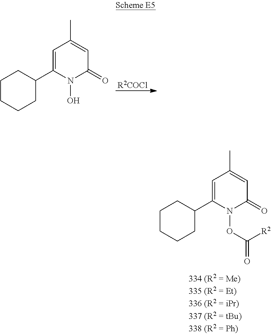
[R2COCl].C1=C(C2CCCCC2)N(O)C(=O)C=C1C.C1=C(C2CCCCC2)N(OC(=O)[R2])C(=O)C=C1C
